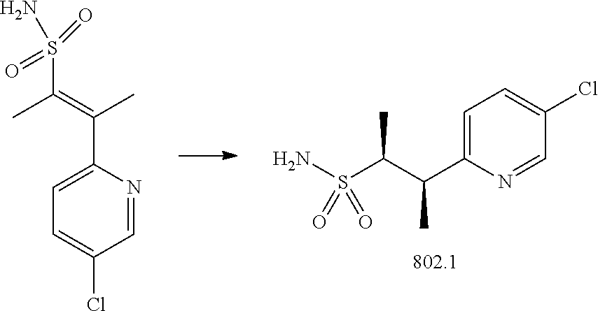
C1=C(C(C(S(N)(=O)=O)C)C)N=CC(Cl)=C1.C1(C(=C(C)S(=O)(=O)N)C)=CC=C(Cl)C=N1
